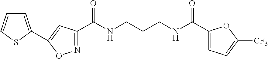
N1=C(C(NCCCNC(C2=CC=C([CF3])O2)=O)=O)C=C(C2=CC=CS2)O1
